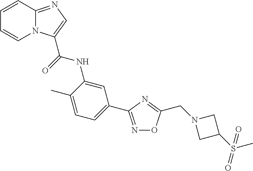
N1=C(C2=CC=C(C)C(NC(=O)C3=CN=C4N3C=CC=C4)=C2)N=C(CN2CC(S(C)(=O)=O)C2)O1
